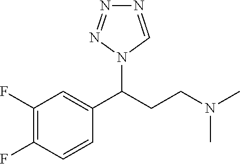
C1(F)=C(F)C=CC(C(CCN(C)C)N2C=NN=N2)=C1
